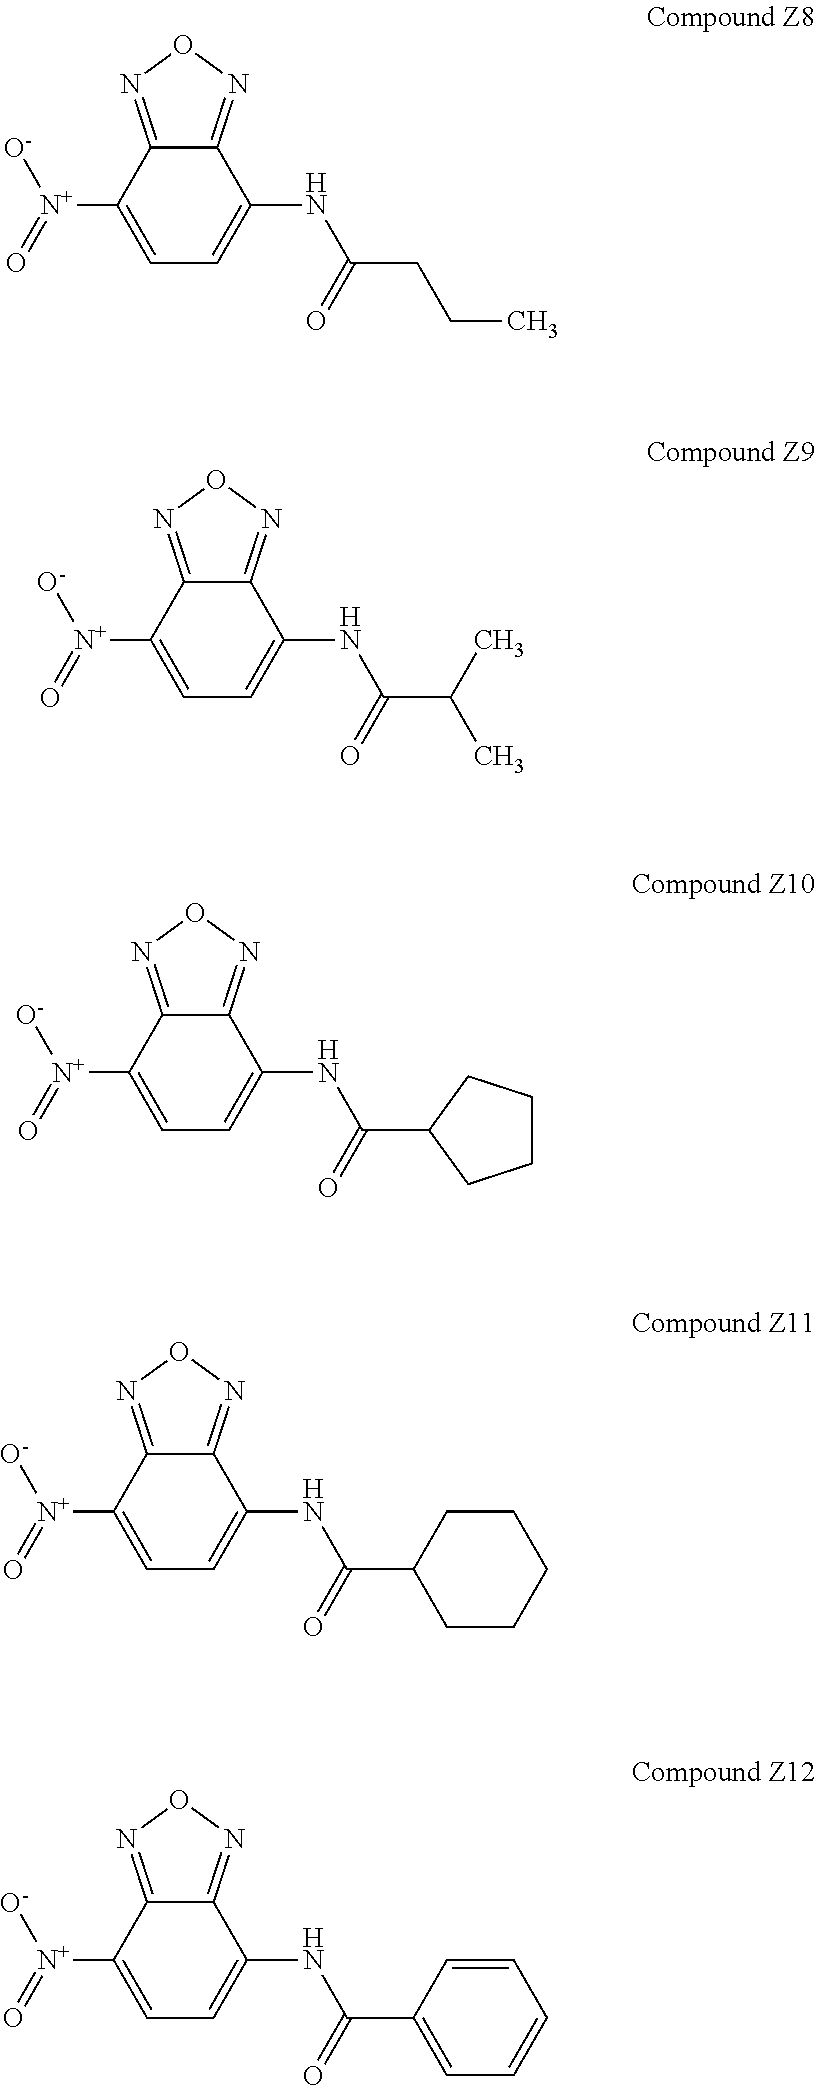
C12=NON=C1C(NC(=O)CCC)=CC=C2[N+](=O)[O-].C12=NON=C1C(NC(=O)C(C)C)=CC=C2[N+](=O)[O-].C12=NON=C1C(NC(=O)C1CCCC1)=CC=C2[N+](=O)[O-].C12=NON=C1C(NC(=O)C1CCCCC1)=CC=C2[N+](=O)[O-].C12=NON=C1C(NC(=O)C1=CC=CC=C1)=CC=C2[N+](=O)[O-]
